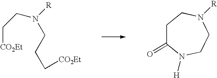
[CO2Et]CCN(CCC[CO2Et])[R].C1C(=O)N([H])CCN([R])C1
